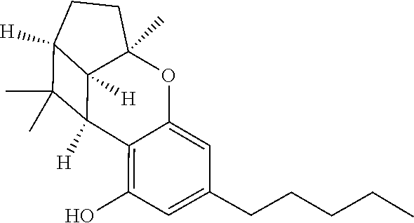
C1(O)=C2C3([H])C(C)(C)C4([H])CCC(C)(OC2=CC(CCCCC)=C1)C34[H]
